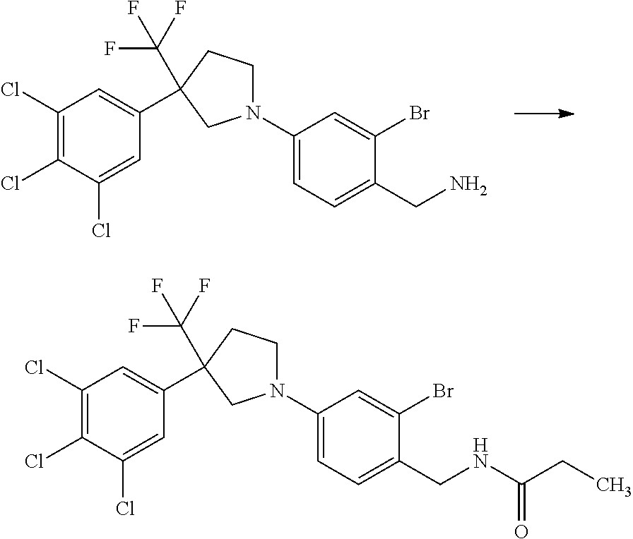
C1(Cl)=C(Cl)C(Cl)=CC(C2(C(F)(F)F)CCN(C3=CC=C(CN)C(Br)=C3)C2)=C1.C1(Cl)=C(Cl)C(Cl)=CC(C2(C(F)(F)F)CCN(C3=CC=C(CNC(CC)=O)C(Br)=C3)C2)=C1
